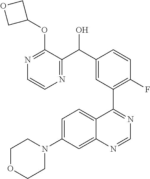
N1=C(OC2COC2)C(C(C2=CC(C3=NC=NC4=CC(N5CCOCC5)=CC=C34)=C(F)C=C2)O)=NC=C1
